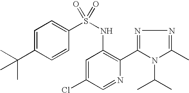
C1=C(C(C)(C)C)C=CC(S(NC2=C(C3=NN=C(C)N3C(C)C)N=CC(Cl)=C2)(=O)=O)=C1
